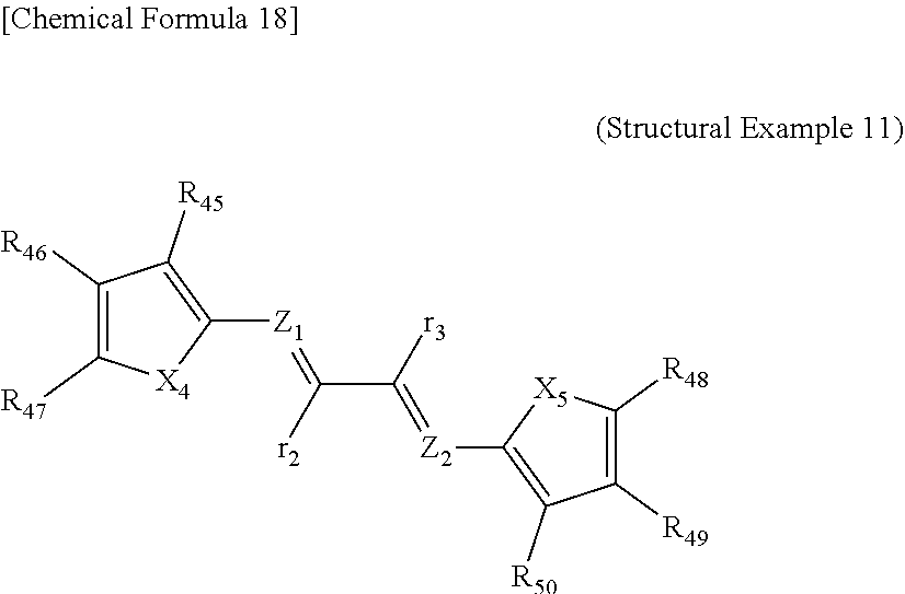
C1([R46])=C([R47])[X4]C([Z1]=C(C([r3])=[Z2]C2=C([R50])C([R49])=C([R48])[X5]2)[r2])=C1[R45]
